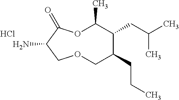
NC1C(=O)OC(C)C(CC(C)C)C(CCC)COC1.Cl
